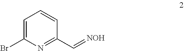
BrC1=CC=CC(C=[NOH])=N1
